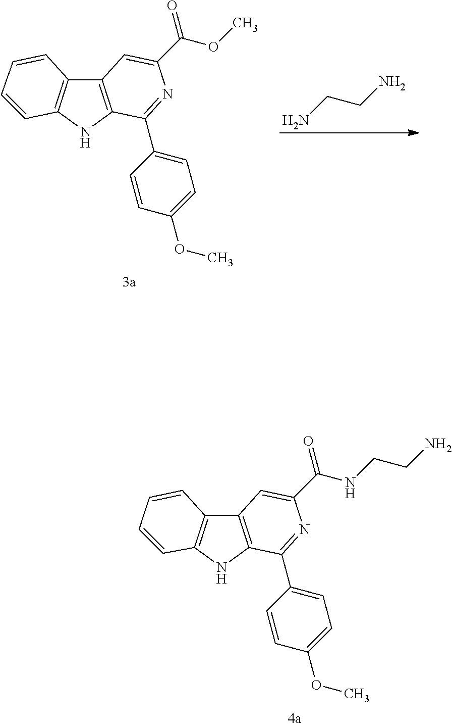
NCCN.C12=C(NC3=C1C=CC=C3)C(C1=CC=C(OC)C=C1)=NC(C(OC)=O)=C2.C12=C(NC3=C1C=CC=C3)C(C1=CC=C(OC)C=C1)=NC(C(NCCN)=O)=C2
